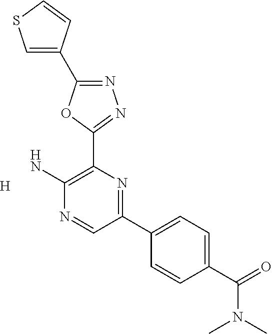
[H].NC1=C(C2=NN=C(C3=CSC=C3)O2)N=C(C2=CC=C(C(N(C)C)=O)C=C2)C=N1
